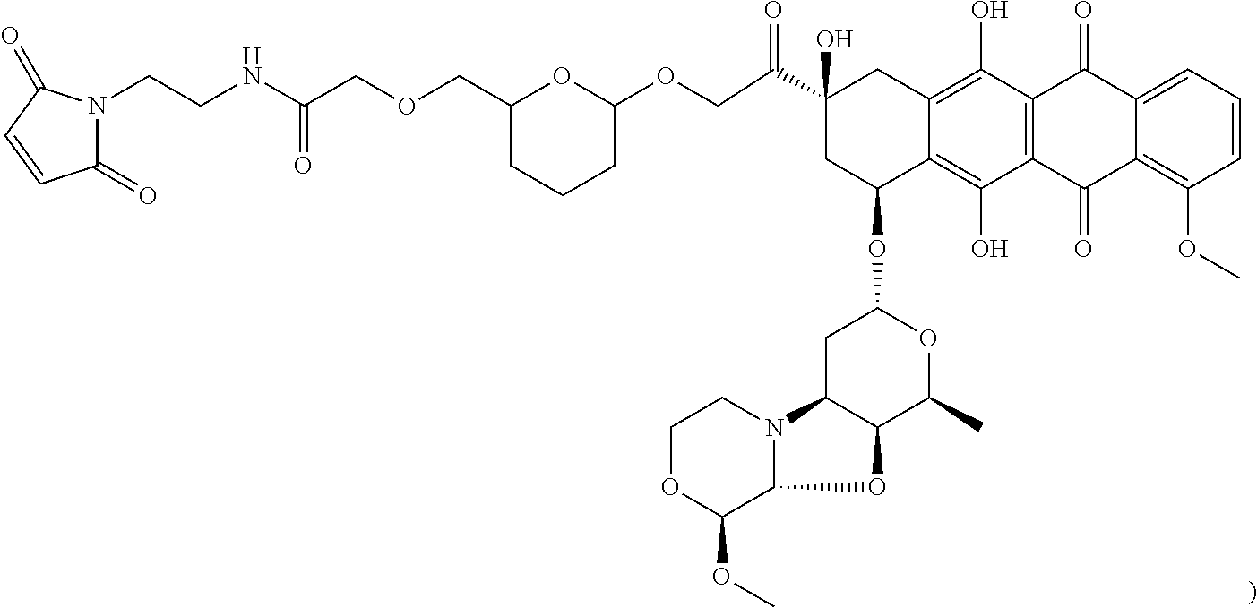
C(CNC(COCC1CCCC(OCC(=O)C2(O)CC(OC3CC4C(C(C)O3)OC3N4CCOC3OC)C3=C(O)C4=C(C(O)=C3C2)C(=O)C2=CC=CC(OC)=C2C4=O)O1)=O)N1C(=O)C=CC1=O
